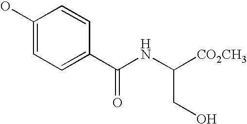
C1(O)=CC=C(C(NC([CO2CH3])CO)=O)C=C1
